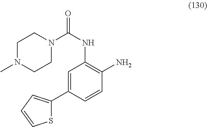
S1C(C2=CC(NC(=O)N3CCN(C)CC3)=C(N)C=C2)=CC=C1
